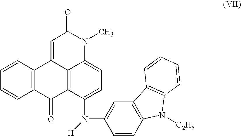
C1=CC2=C(C=C1)C(=O)C1=C3C2=CC(=O)N(C)C3=CC=C1N(C1=CC2=C(C=C1)N([C2H5])C1=C2C=CC=C1)[H]
